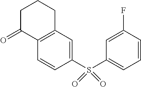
C1=CC(S(C2=CC=CC(F)=C2)(=O)=O)=CC2=C1C(=O)CCC2
